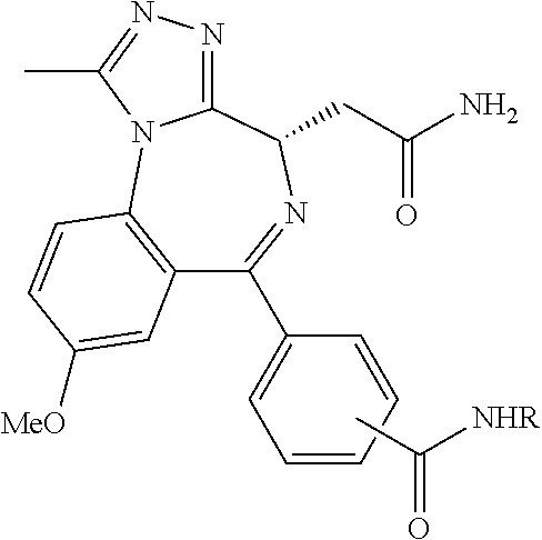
C12=C(C=CC([MeO])=C1)N1C(=NN=C1C)C(CC(N)=O)N=C2C1=CC=CC=C1.CC([NHR])=O
